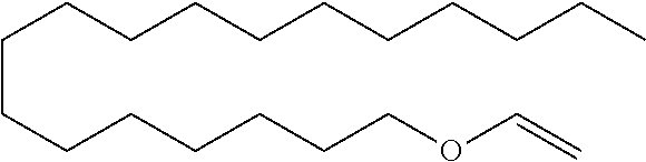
C(COC=C)CCCCCCCCCCCCCCCC
